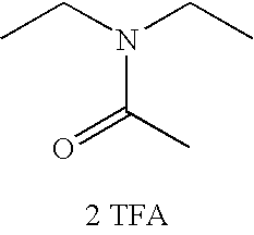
N(C(C)=O)(CC)CC.[2 TFA]
